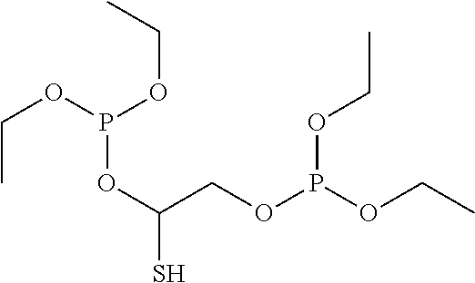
C(C)OP(OCC)OC(COP(OCC)OCC)S
